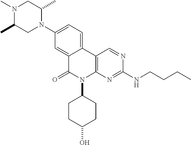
N1(C)C(C)CN(C2=CC=C3C(=C2)C(=O)N(C2CCC(O)CC2)C2=C3C=NC(NCCCC)=N2)C(C)C1
